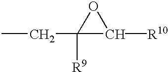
CCC1([R9])C([R10])O1
